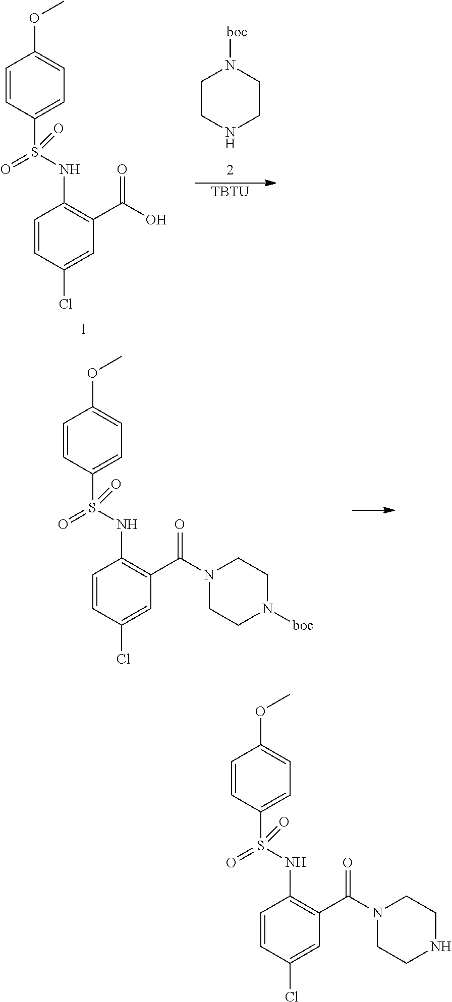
C1CNCCN1[boc].C1=CC(S(NC2=C(C(=O)O)C=C(Cl)C=C2)(=O)=O)=CC=C1OC.[TBTU].C1=CC(S(NC2=C(C(=O)N3CCN([boc])CC3)C=C(Cl)C=C2)(=O)=O)=CC=C1OC.C1=CC(S(NC2=C(C(=O)N3CCNCC3)C=C(Cl)C=C2)(=O)=O)=CC=C1OC
